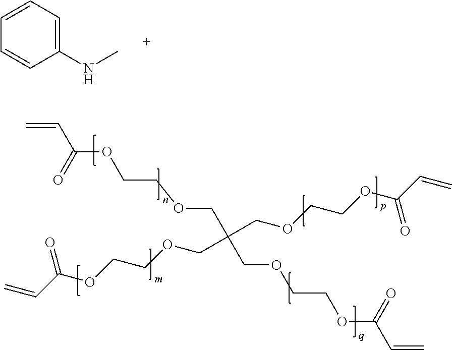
C1=CC(NC)=CC=C1.C=CC(OCCOCC(COCCOC(C=C)=O)(COCCOC(C=C)=O)COCCOC(C=C)=O)=O
